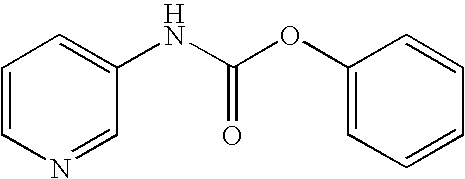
C1=CN=CC(NC(OC2=CC=CC=C2)=O)=C1
